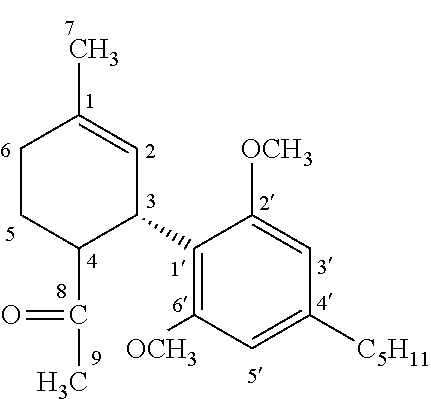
C1CC(C(C)=O)C(C2=C([OCH3])C=C([C5H11])C=C2[OCH3])C=C1C
